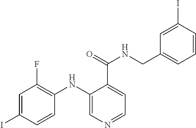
C1=C(I)C=CC(NC2=CN=CC=C2C(=O)NCC2=CC=CC(I)=C2)=C1F
